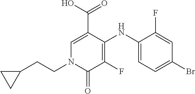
C1=C(C(O)=O)C(NC2=CC=C(Br)C=C2F)=C(F)C(=O)N1CCC1CC1
